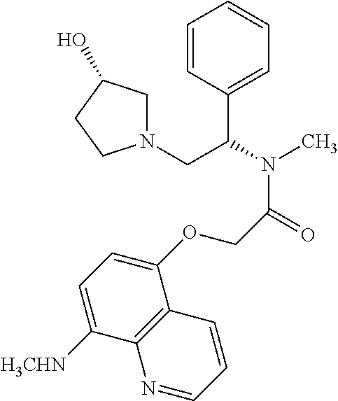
C1=CC(C(N(C)C(=O)COC2=CC=C([H3CHN])C3=C2C=CC=N3)CN2CC(O)CC2)=CC=C1
